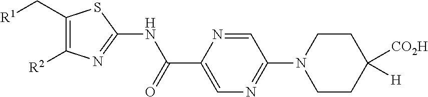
C1=NC(C(NC2=NC([R2])=C(C[R1])S2)=O)=CN=C1N1CCC([H])([CO2H])CC1
